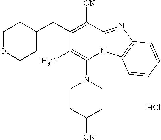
Cl.C1(C)=C(N2CCC([CN])CC2)N2C(=NC3=C2C=CC=C3)C([CN])=C1CC1CCOCC1
